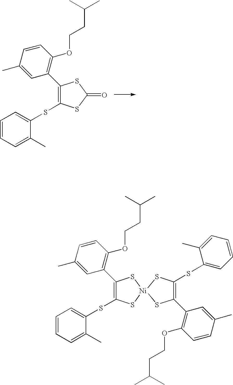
C(CC(C)C)OC1=C(C2=C(SC3=CC=CC=C3C)SC(=O)S2)C=C(C)C=C1.C(CC(C)C)OC1=C(C2=C(SC3=CC=CC=C3C)S[Ni]3(S2)SC(SC2=CC=CC=C2C)=C(C2=C(OCCC(C)C)C=CC(C)=C2)S3)C=C(C)C=C1
